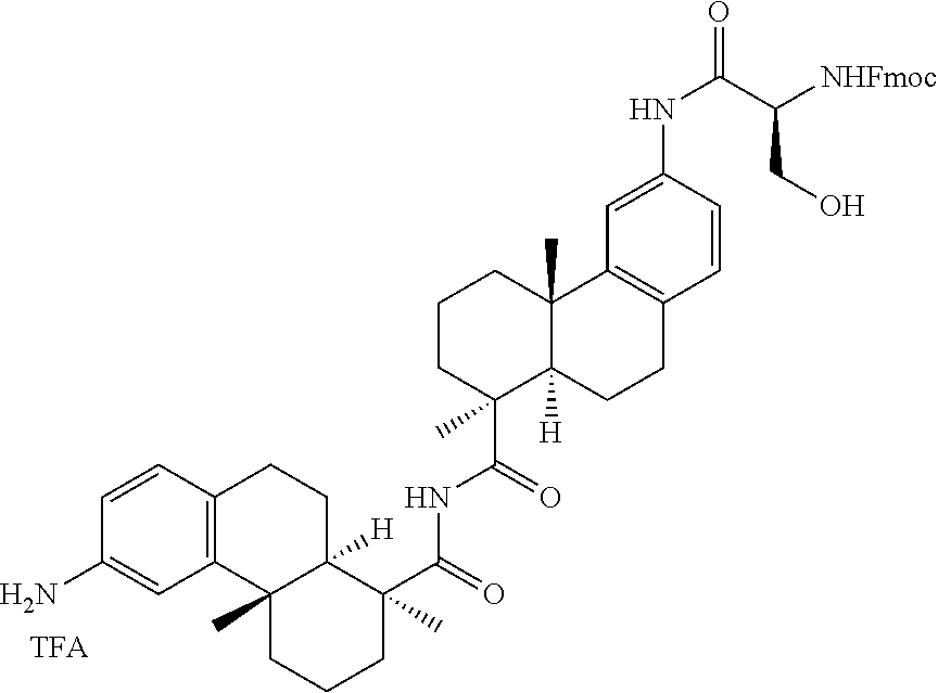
C1=CC2=C(C=C1N)C1(C)C([H])(CC2)C(C(=O)NC(C2(C)C3([H])C(C)(CCC2)C2=C(CC3)C=CC(NC(=O)C([NHFmoc])CO)=C2)=O)(C)CCC1
